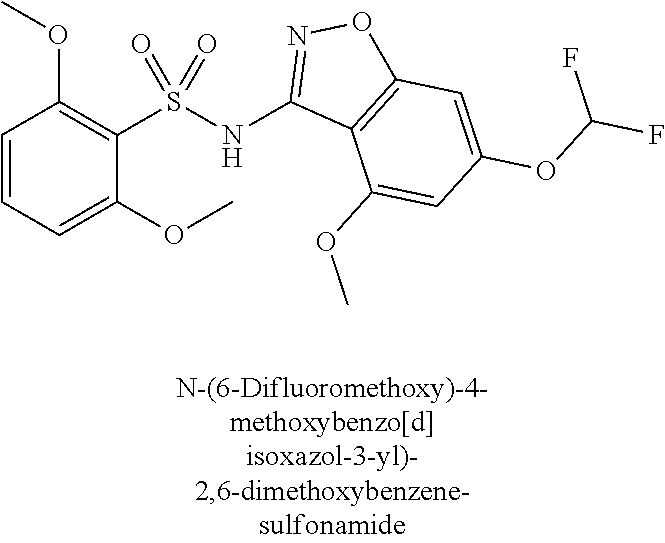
C1=CC=C(OC)C(S(=O)(=O)NC2=NOC3=C2C(OC)=CC(OC(F)F)=C3)=C1OC
